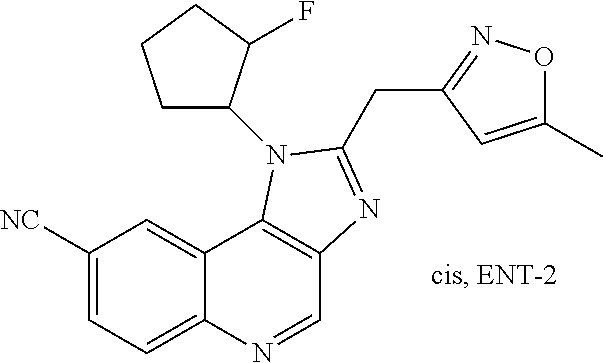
C1([NC])=CC=C2C(=C1)C1=C(C=N2)N=C(CC2=NOC(C)=C2)N1C1CCCC1F
